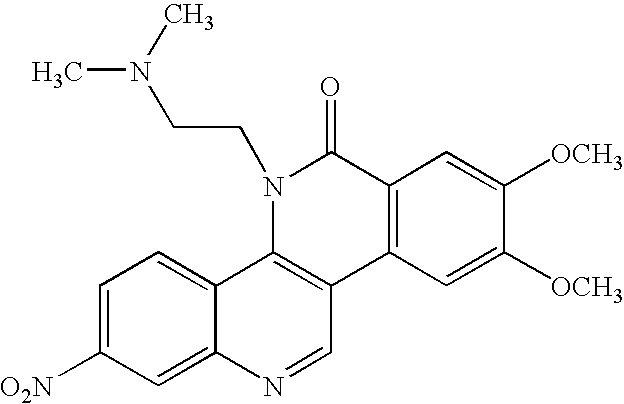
C1=C([O2N])C=C2C(=C1)C1=C(C=N2)C2=C(C(=O)N1CCN(C)C)C=C([OCH3])C([OCH3])=C2
